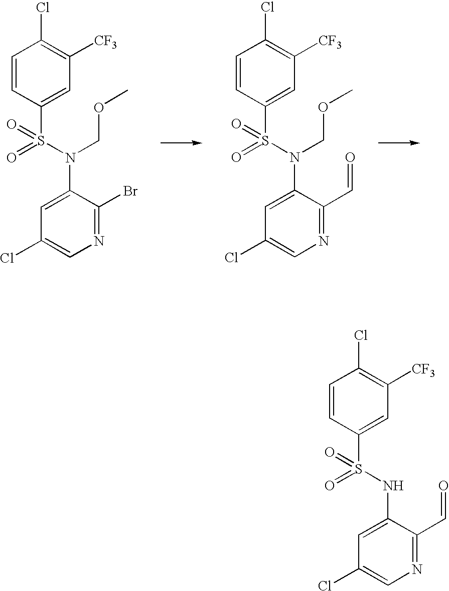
C1=CC(S(N(C2=CC(Cl)=CN=C2Br)COC)(=O)=O)=CC([CF3])=C1Cl.C1=CC(S(N(C2=CC(Cl)=CN=C2C=O)COC)(=O)=O)=CC([CF3])=C1Cl.C1=CC(S(NC2=CC(Cl)=CN=C2C=O)(=O)=O)=CC([CF3])=C1Cl
